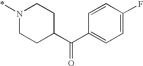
N1(*)CCC(C(C2=CC=C(F)C=C2)=O)CC1
